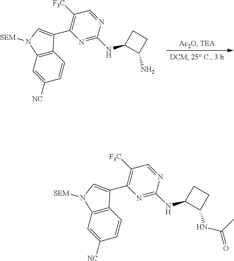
N1=C(NC2C(N)CC2)N=CC([F3C])=C1C1=CN([SEM])C2=C1C=CC([NC])=C2.N1=C(NC2C(NC(C)=O)CC2)N=CC([F3C])=C1C1=CN([SEM])C2=C1C=CC([NC])=C2
